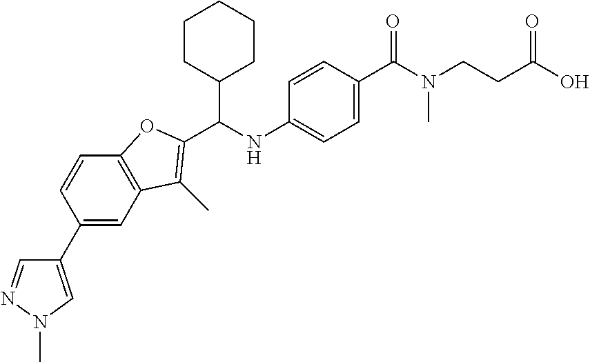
C1=C(NC(C2CCCCC2)C2=C(C)C3=C(C=CC(C4=CN(C)N=C4)=C3)O2)C=CC(C(N(CCC(O)=O)C)=O)=C1
